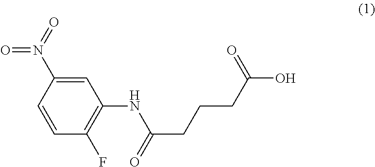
C1=C(N(=O)=O)C=CC(F)=C1NC(CCCC(O)=O)=O
